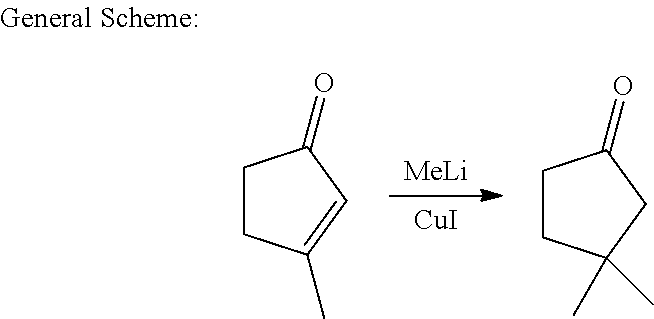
[CuI].[MeLi].C1CC(C)=CC1=O.C1CC(C)(C)CC1=O
